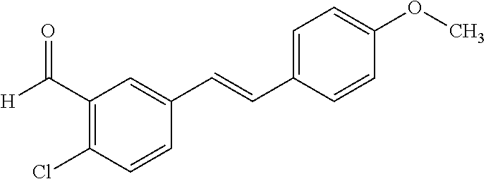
C1(Cl)=C(C([H])=O)C=C(C=CC2=CC=C(OC)C=C2)C=C1
